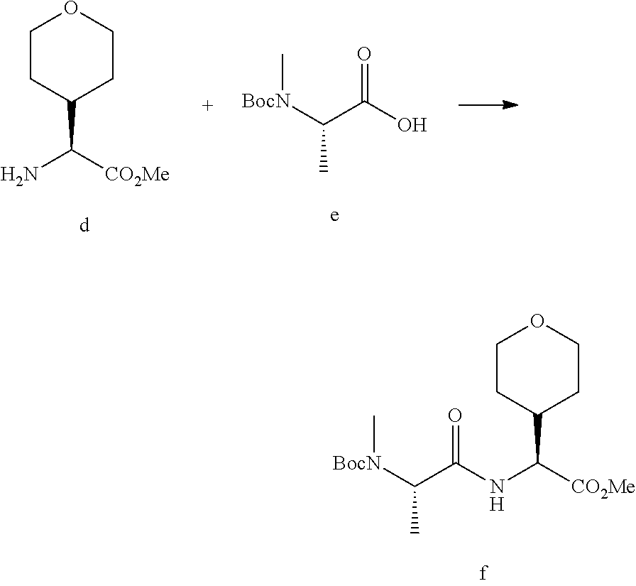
C1CC(C([CO2Me])N)CCO1.O=C(O)C([BocN]C)C.C1CC(C([CO2Me])NC(C([BocN]C)C)=O)CCO1
